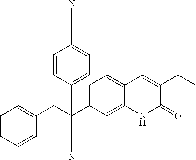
C1=CC=CC(CC(C2=CC=C3C(=C2)NC(=O)C(CC)=C3)(C2=CC=C(C#N)C=C2)C#N)=C1
